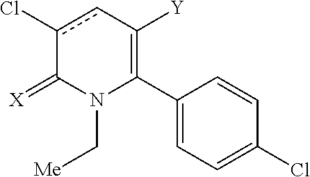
C1(C2=C([Y])cc(Cl)C(=[X])N2C[Me])=CC=C(Cl)C=C1
